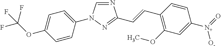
N1=CN(C2=CC=C(OC(F)(F)F)C=C2)N=C1C=CC1=C(OC)C=C([N+](=O)[O-])C=C1
